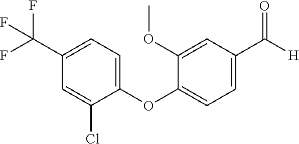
C1(OC2=CC=C(C([H])=O)C=C2OC)=CC=C(C(F)(F)F)C=C1Cl
